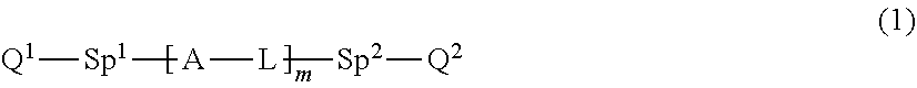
[Q1][Sp1][A][L][Sp2][Q2]
